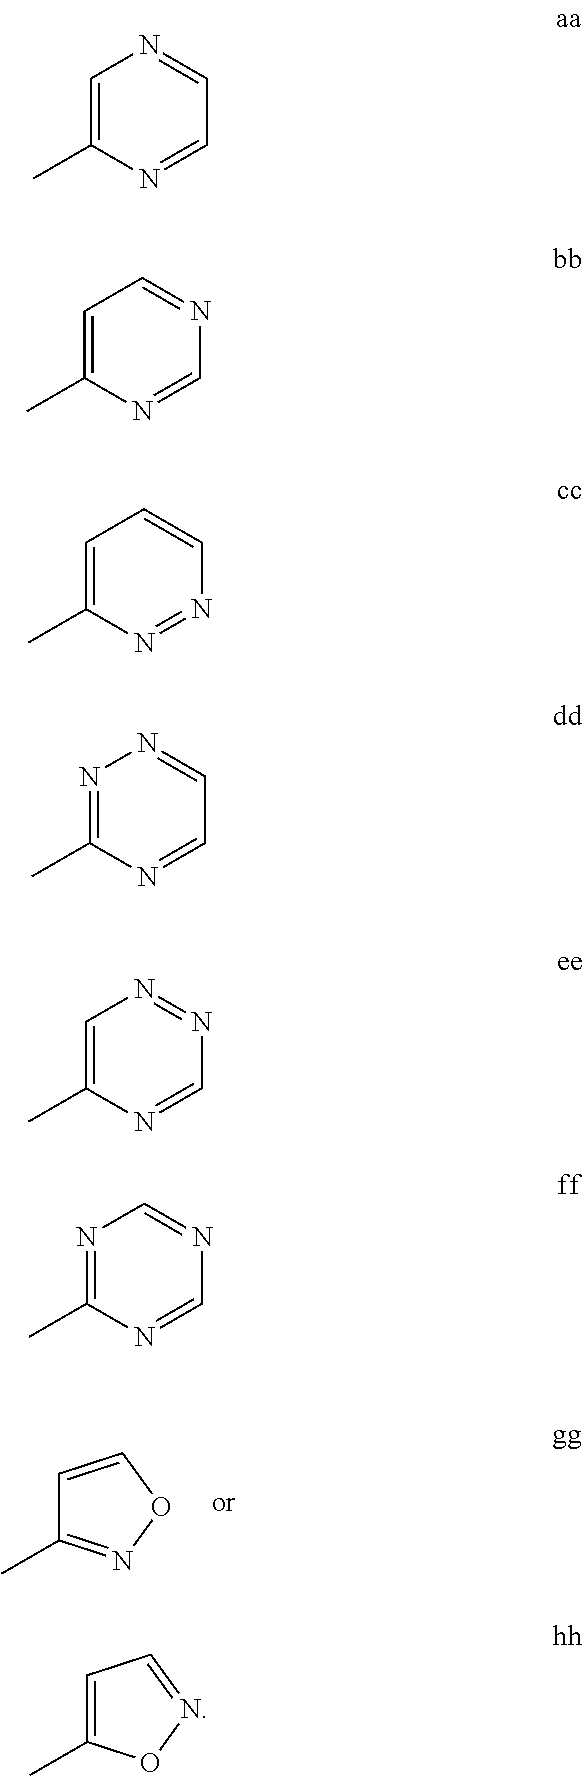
C1=CON=C1C.C1=C(C)N=CC=N1.C1=C(C)N=CN=C1.C1=C(C)N=NC=C1.N1=C(C)N=CC=N1.C1=C(C)N=CN=N1.N1=C(C)N=CN=C1.C1=C(C)ON=C1
